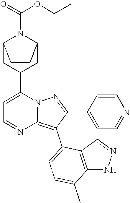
C12CC(C3=CC=NC4=C(C5=CC=C(C)C6=C5C=NN6)C(C5=CC=NC=C5)=NN34)CC(N1C(OCC)=O)CC2
